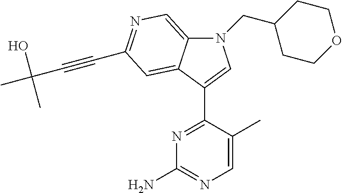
N1(CC2CCOCC2)C2=CN=C(C#CC(C)(O)C)C=C2C(C2=NC(N)=NC=C2C)=C1
